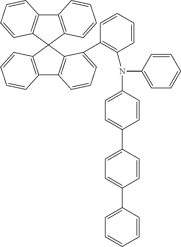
C12=C(C3(C4=C1C=CC=C4)C1=C(C4=C3C(C3=C(N(C5=CC=C(C6=CC=C(C7=CC=CC=C7)C=C6)C=C5)C5=CC=CC=C5)C=CC=C3)=CC=C4)C=CC=C1)C=CC=C2
